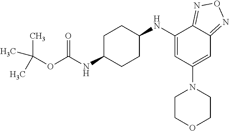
C1(NC2CCC(NC(OC(C)(C)C)=O)CC2)=CC(N2CCOCC2)=CC2=NON=C12
